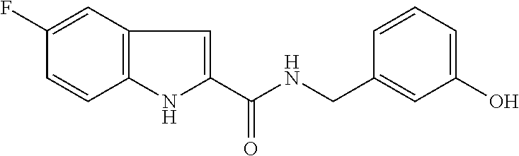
C1(F)=CC2=C(C=C1)NC(C(NCC1=CC(O)=CC=C1)=O)=C2
